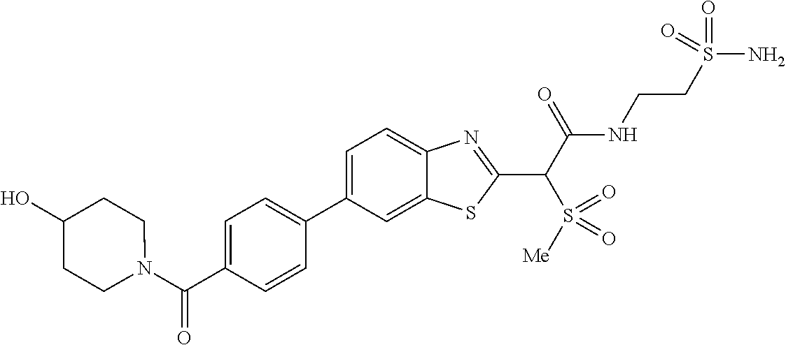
C1=C(C2=CC=C(C(=O)N3CCC(O)CC3)C=C2)C=C2C(=C1)N=C(C(C(NCCS(N)(=O)=O)=O)S([Me])(=O)=O)S2
